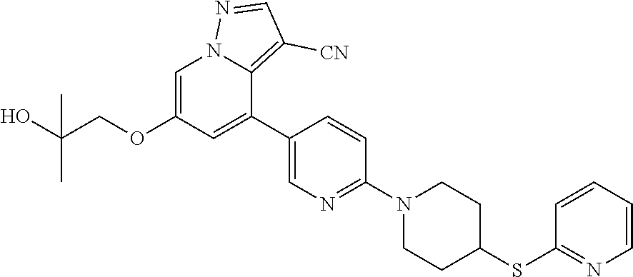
C1(C2=CC(OCC(O)(C)C)=CN3C2=C([CN])C=N3)=CN=C(N2CCC(SC3=NC=CC=C3)CC2)C=C1
